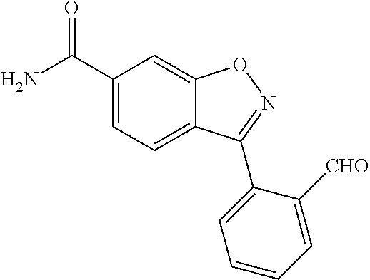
C1(C(N)=O)=CC=C2C(=C1)ON=C2C1=CC=CC=C1[CHO]
